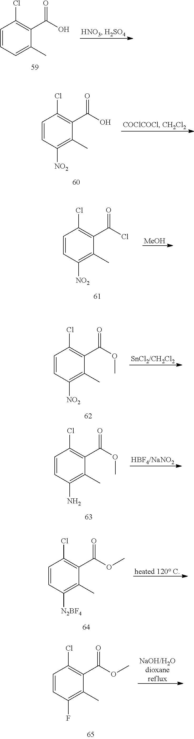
C1=CC=C(C)C(C(=O)O)=C1Cl.C1=CC([NO2])=C(C)C(C(=O)O)=C1Cl.C1=CC([NO2])=C(C)C(C(=O)Cl)=C1Cl.[MeOH].C1=CC([NO2])=C(C)C(C(=O)OC)=C1Cl.[SnCl2/CH2Cl2].C1=CC(N)=C(C)C(C(=O)OC)=C1Cl.[HBF4/NaNO2].C1=CC([N2BF4])=C(C)C(C(=O)OC)=C1Cl.[heated 120 C].C1=CC(F)=C(C)C(C(=O)OC)=C1Cl.[NaOH/H2Odioxanereflux]
